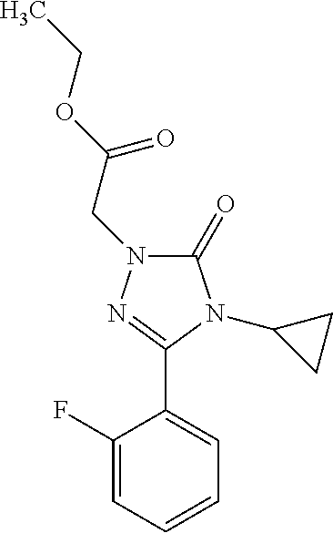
C1(C2=NN(CC(OCC)=O)C(=O)N2C2CC2)=CC=CC=C1F
